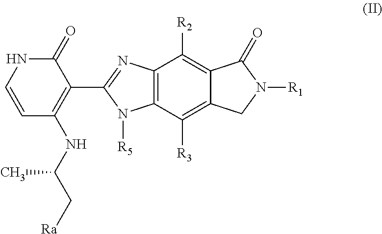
C1=CNC(=O)C(C2=NC3=C(N2[R5])C([R3])=C2C(=C3[R2])C(=O)N([R1])C2)=C1NC(C[Ra])C
